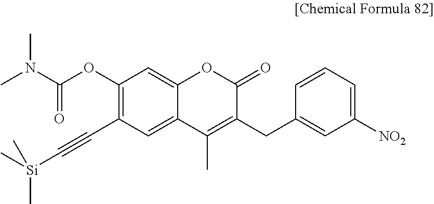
C12=CC(C#C[Si](C)(C)C)=C(OC(N(C)C)=O)C=C1OC(=O)C(CC1=CC([NO2])=CC=C1)=C2C
